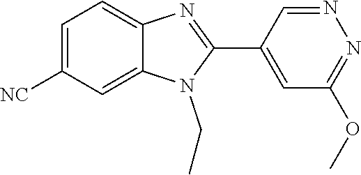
C1=C([NC])C=C2C(=C1)N=C(C1=CC(OC)=NN=C1)N2CC
